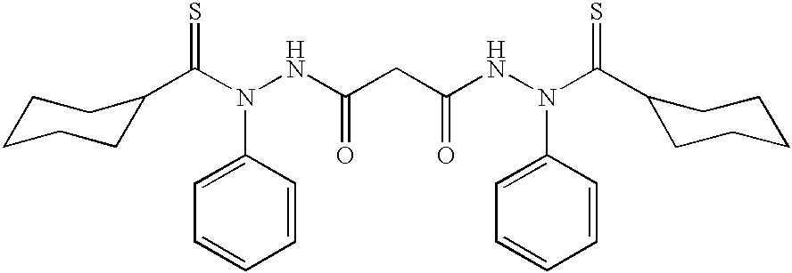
C(N(NC(CC(NN(C(C1CCCCC1)=S)C1=CC=CC=C1)=O)=O)C1=CC=CC=C1)(C1CCCCC1)=S
